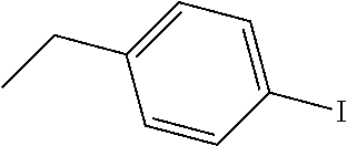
C1(CC)=CC=C(I)C=C1
